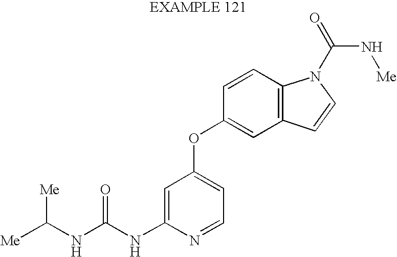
C(NC(NC1=CC(OC2=CC3=C(C=C2)N(C(=O)N[Me])C=C3)=CC=N1)=O)([Me])[Me]
